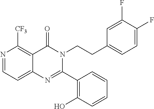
N1=CC=C2C(=C1[CF3])C(=O)N(CCC1=CC=C(F)C(F)=C1)C(C1=C(O)C=CC=C1)=N2
